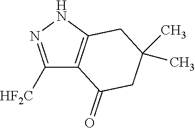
C12=C(NN=C1[HF2C])CC(C)(C)CC2=O
